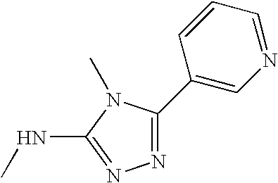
N1=C(C2=CN=CC=C2)N(C)C(NC)=N1
